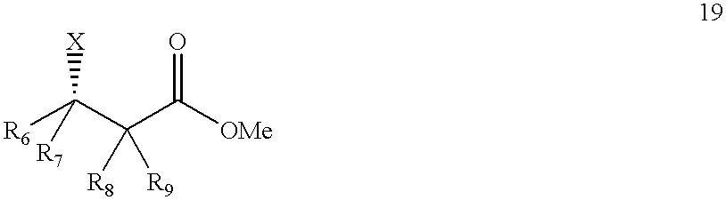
[R6]C(C(C([OMe])=O)([R8])[R9])([X])[R7]
